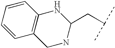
C1=CC2=C(C=C1)NC(CC(C)C)NC2
